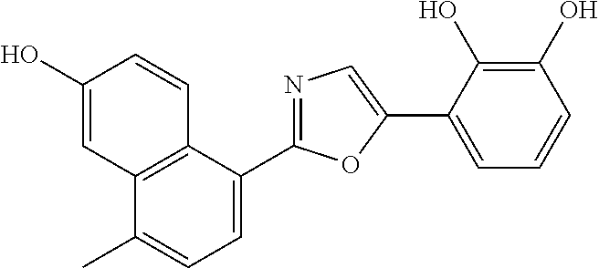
C1=C(C2=NC=C(C3=CC=CC(O)=C3O)O2)C2=C(C(C)=C1)C=C(O)C=C2
